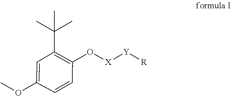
[X]([Y][R])OC1=C(C(C)(C)C)C=C(OC)C=C1
